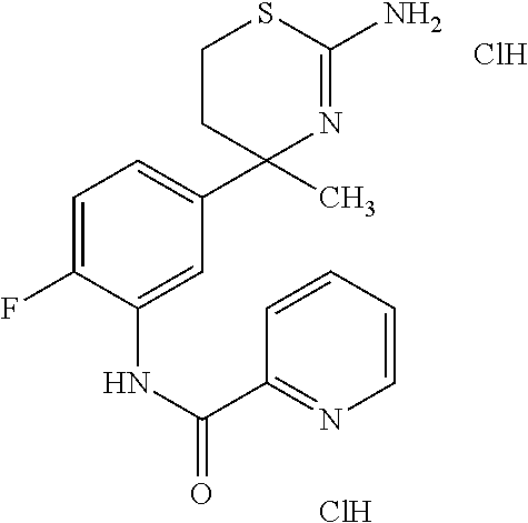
C1CC(C2=CC=C(F)C(NC(C3=NC=CC=C3)=O)=C2)(C)N=C(N)S1.Cl.Cl
